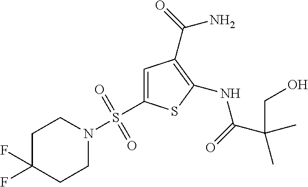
C1(NC(=O)C(C)(C)CO)=C(C(=O)N)C=C(S(N2CCC(F)(F)CC2)(=O)=O)S1
